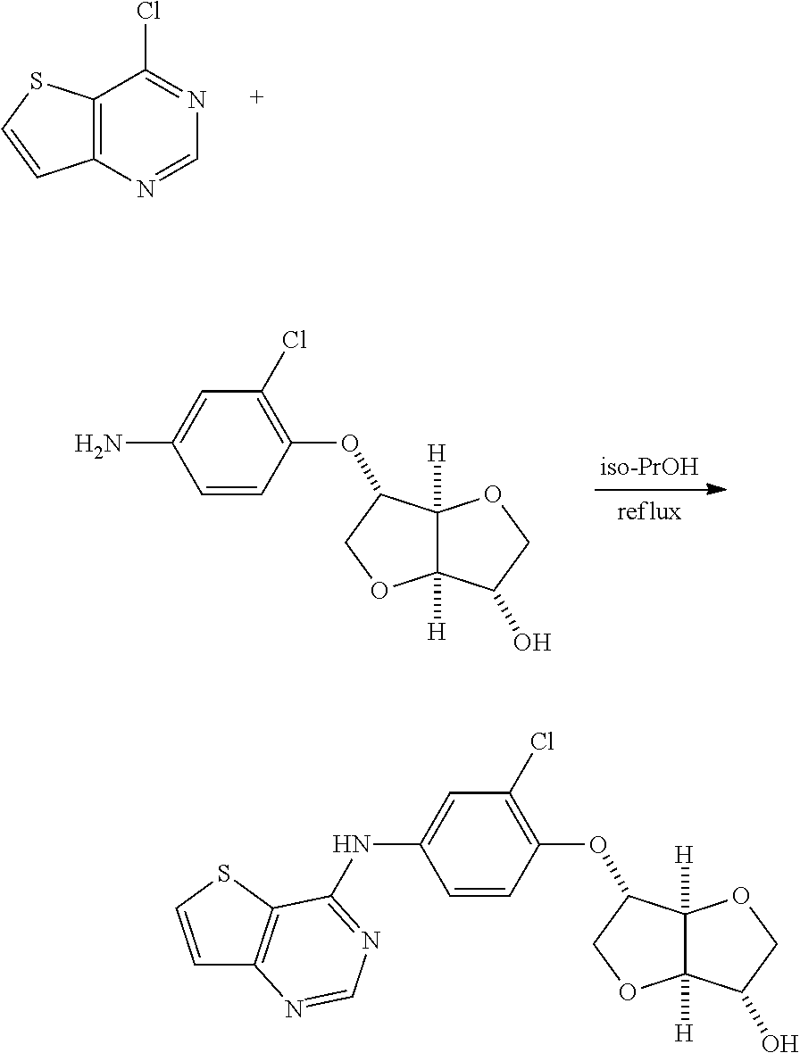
[iso-PrOH].NC1=CC(Cl)=C(OC2C3([H])C([H])(OC2)C(O)CO3)C=C1.C12=C(N=CN=C1Cl)C=CS2.O(C1C2([H])C([H])(OC1)C(O)CO2)C1=C(Cl)C=C(NC2=NC=NC3=C2SC=C3)C=C1
